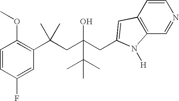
C1=CC(F)=CC(C(CC(CC2=CC3=C(C=NC=C3)N2[H])(O)C(C)(C)C)(C)C)=C1OC
